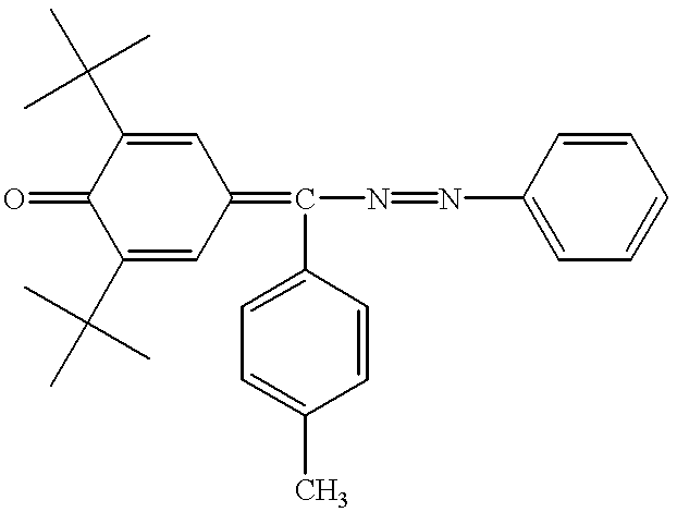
C1(C(C)(C)C)=CC(=C(N=NC2=CC=CC=C2)C2=CC=C(C)C=C2)C=C(C(C)(C)C)C1=O
